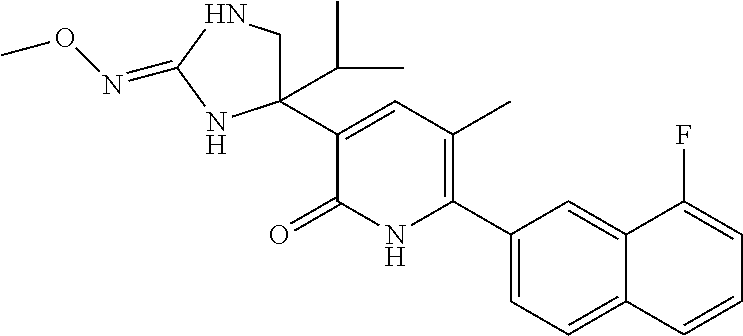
C1(C2=C(C)C=C(C3(C(C)C)CNC(=NOC)N3)C(=O)N2)=CC=C2C(=C1)C(F)=CC=C2
